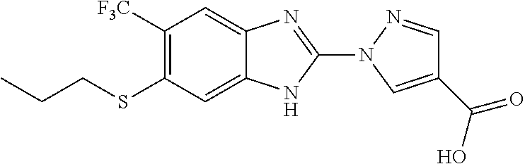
S(C1=C([F3C])C=C2C(=C1)NC(N1N=CC(C(=O)O)=C1)=N2)CCC
